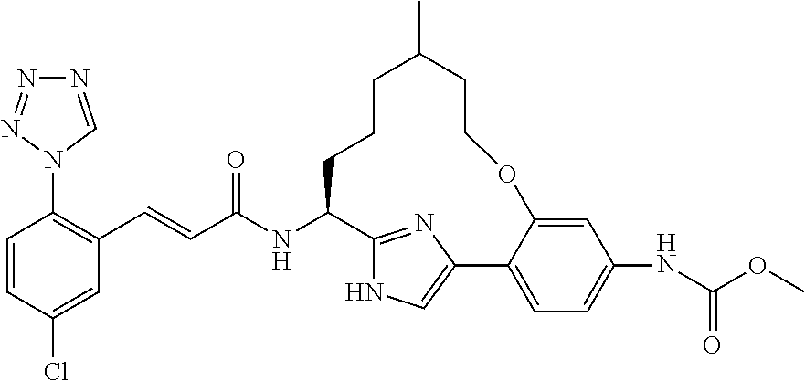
C1=CC(Cl)=CC(C=CC(NC2CCCC(C)CCOC3=CC(NC(OC)=O)=CC=C3C3=CNC2=N3)=O)=C1N1C=NN=N1
